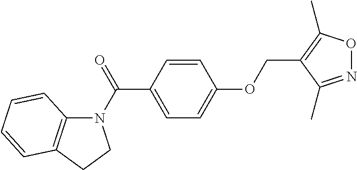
N1(C(C2=CC=C(OCC3=C(C)ON=C3C)C=C2)=O)C2=C(CC1)C=CC=C2
